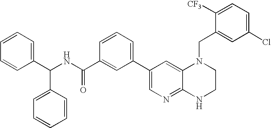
C1(C2=CN=C3C(=C2)N(CC2=CC(Cl)=CC=C2[CF3])CCN3)=CC=CC(C(NC(C2=CC=CC=C2)C2=CC=CC=C2)=O)=C1
